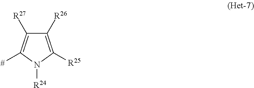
C1([R26])=C([R25])N([R24])C([#])=C1[R27]
